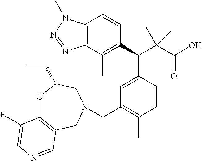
C1(C(C(C(O)=O)(C)C)C2=CC(CN3CC4=C(OC(CC)C3)C(F)=CN=C4)=C(C)C=C2)=C(C)C2=C(C=C1)N(C)N=N2
